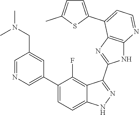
C1=NC=C(C2=CC=C3C(=C2F)C(C2=NC4=C(N2)N=CC=C4C2=CC=C(C)S2)=NN3)C=C1CN(C)C
